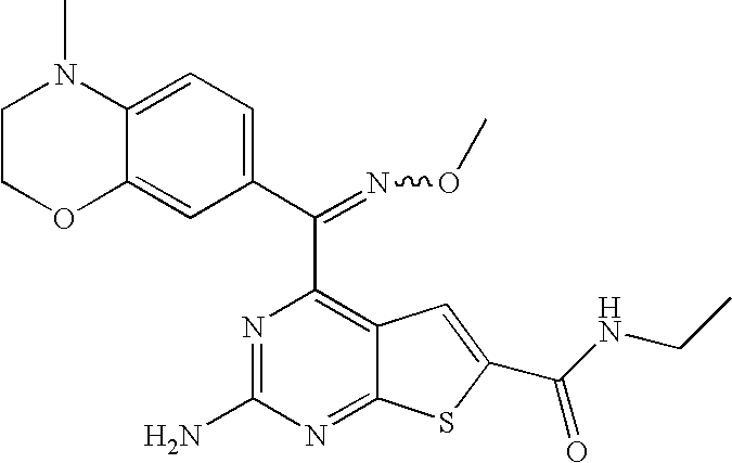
C1COC2=CC(C(C3=C4C(=NC(N)=N3)SC(C(=O)NCC)=C4)=NOC)=CC=C2N1C
